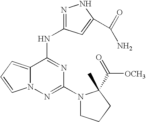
C12=CC=CN1N=C(N1CCCC1(C)C(=O)[OCH3])N=C2NC1=NNC(C(=O)N)=C1
